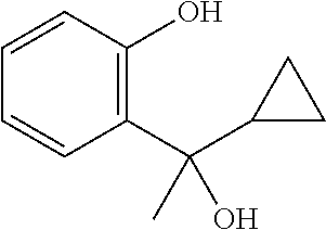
C1=CC(O)=C(C(C2CC2)(C)O)C=C1
